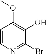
C1=CN=C(Br)C(O)=C1OC
